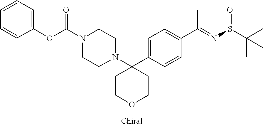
C1COCCC1(C1=CC=C(C(=NS(C(C)(C)C)=O)C)C=C1)N1CCN(C(OC2=CC=CC=C2)=O)CC1
